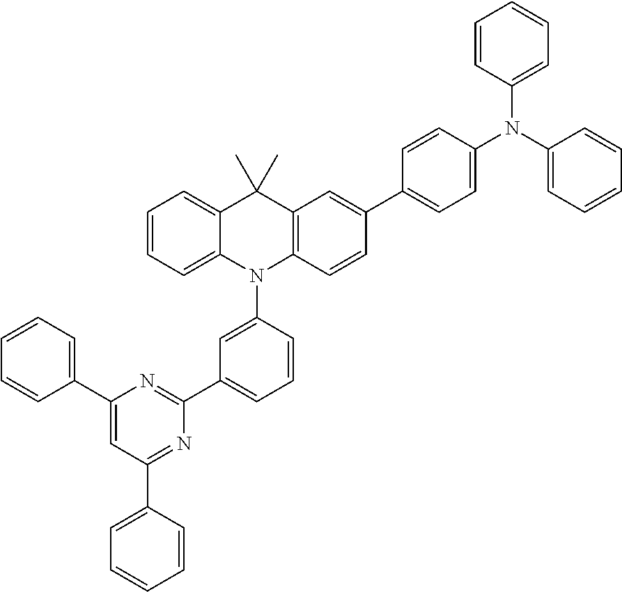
C1(C2=CC(C3=CC=CC=C3)=NC(C3=CC=CC(N4C5=C(C(C)(C)C6=CC=CC=C46)C=C(C4=CC=C(N(C6=CC=CC=C6)C6=CC=CC=C6)C=C4)C=C5)=C3)=N2)=CC=CC=C1
